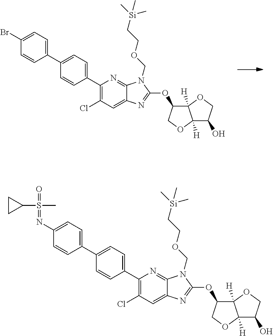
C1(C2=CC=C(Br)C=C2)=CC=C(C2=C(Cl)C=C3C(=N2)N(COCC[Si](C)(C)C)C(OC2C4([H])C([H])(OC2)C(O)CO4)=N3)C=C1.C1(C2=CC=C(N=S(C)(=O)C3CC3)C=C2)=CC=C(C2=C(Cl)C=C3C(=N2)N(COCC[Si](C)(C)C)C(OC2C4([H])C([H])(OC2)C(O)CO4)=N3)C=C1
